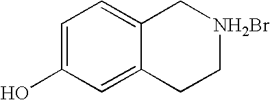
C1=C(O)C=C2C(=C1)C[NH2Br]CC2
